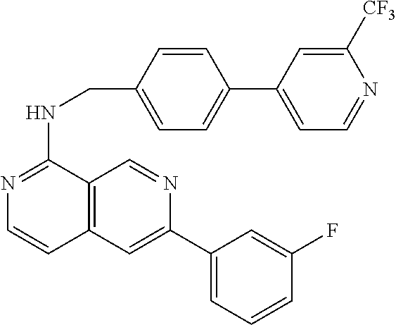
C12=C(C=C(C3=CC=CC(F)=C3)N=C1)C=CN=C2NCC1=CC=C(C2=CC=NC([CF3])=C2)C=C1
